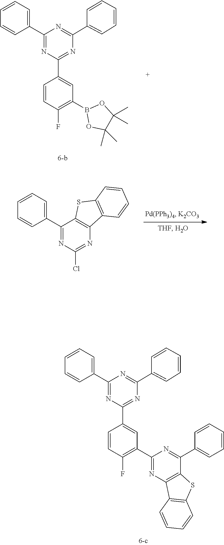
C1=CC=C(C2=NC(C3=CC(C4=NC5=C(C(C6=CC=CC=C6)=N4)SC4=C5C=CC=C4)=C(F)C=C3)=NC(C3=CC=CC=C3)=N2)C=C1.C1=CC=C(C2=NC(C3=CC(B4OC(C)(C)C(C)(C)O4)=C(F)C=C3)=NC(C3=CC=CC=C3)=N2)C=C1.C1(C2=CC=CC=C2)=NC(Cl)=NC2=C1SC1=C2C=CC=C1
